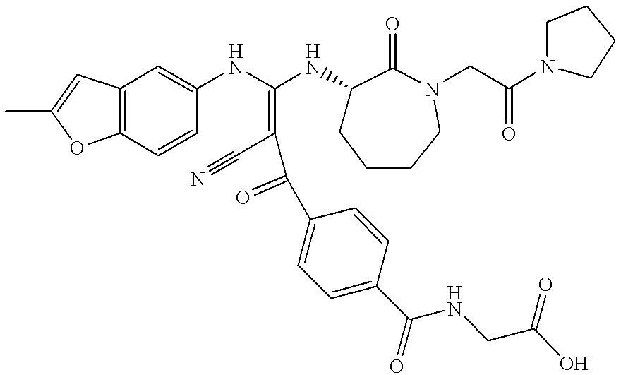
C12=C(C=CC(NC(=C(C#N)C(C3=CC=C(C(=O)NCC(O)=O)C=C3)=O)NC3CCCCN(CC(N4CCCC4)=O)C3=O)=C1)OC(C)=C2
